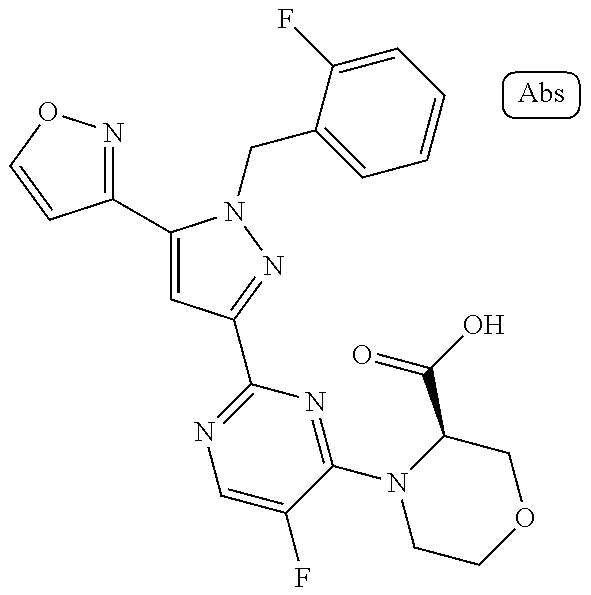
C1(C2=CC(C3=NC=C(F)C(N4CCOCC4C(=O)O)=N3)=NN2CC2=CC=CC=C2F)=NOC=C1
